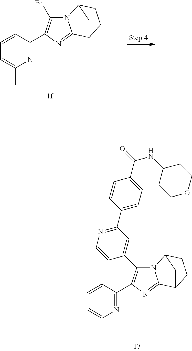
N1=C(C2=C(C3=CC(C4=CC=C(C(=O)NC5CCOCC5)C=C4)=NC=C3)N3C(=N2)C2CCC3C2)C=CC=C1C.N1=C(C2=C(Br)N3C(=N2)C2CCC3C2)C=CC=C1C
